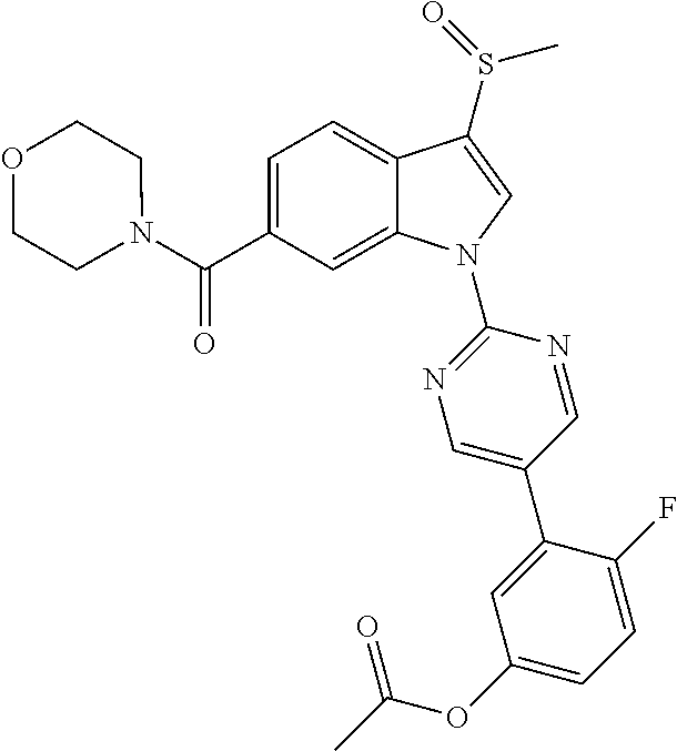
C(C1=CC=C2C(=C1)N(C1=NC=C(C3=CC(OC(C)=O)=CC=C3F)C=N1)C=C2S(C)=O)(=O)N1CCOCC1
